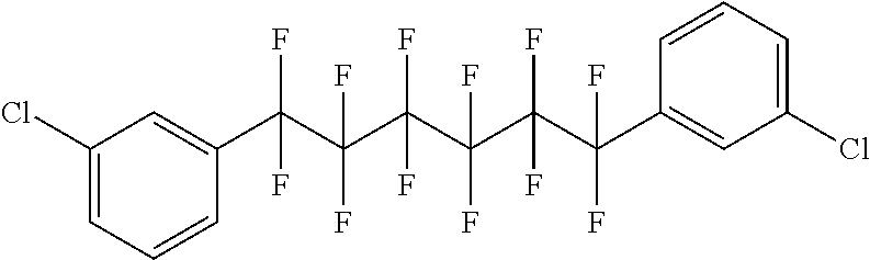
C1(Cl)=CC=CC(C(F)(F)C(F)(F)C(F)(F)C(F)(F)C(F)(F)C(C2=CC(Cl)=CC=C2)(F)F)=C1
